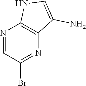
N1=CC(Br)=NC2=C1NC=C2N
